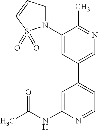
C1=NC(NC(C)=O)=CC(C2=CN=C(C)C(N3CC=CS3(=O)=O)=C2)=C1
